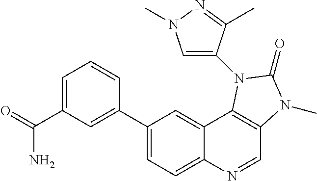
C1(C2=CC(C(N)=O)=CC=C2)=CC=C2C(=C1)C1=C(C=N2)N(C)C(=O)N1C1=CN(C)N=C1C
